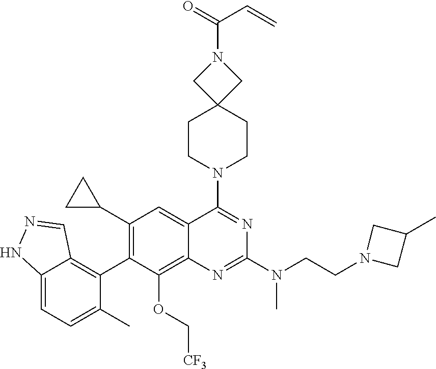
C12=CC=C(C)C(C3=C(C4CC4)C=C4C(=C3OC[CF3])N=C(N(CCN3CC(C)C3)C)N=C4N3CCC4(CC3)CN(C(=O)C=C)C4)=C1C=NN2
